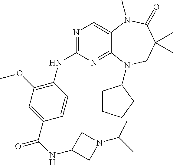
N1=C(NC2=C(OC)C=C(C(=O)NC3CN(C(C)C)C3)C=C2)N=C2C(=C1)N(C)C(=O)C(C)(C)CN2C1CCCC1
